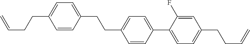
C1=CC(CCC2=CC=C(C3=CC=C(CCC=C)C=C3F)C=C2)=CC=C1CCC=C
